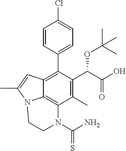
C1=CC(C2=C3C4=C(C(C)=C2C(C(=O)O)OC(C)(C)C)N(C(=S)N)CCN4C(C)=C3)=CC=C1Cl
